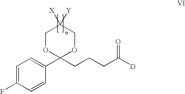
C1=C(F)C=CC(C2(CCCC([D])=O)OCC([X])([Y])CO2)=C1
